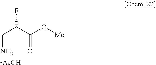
NCC(F)C(O[Me])=O.[AcOH]
